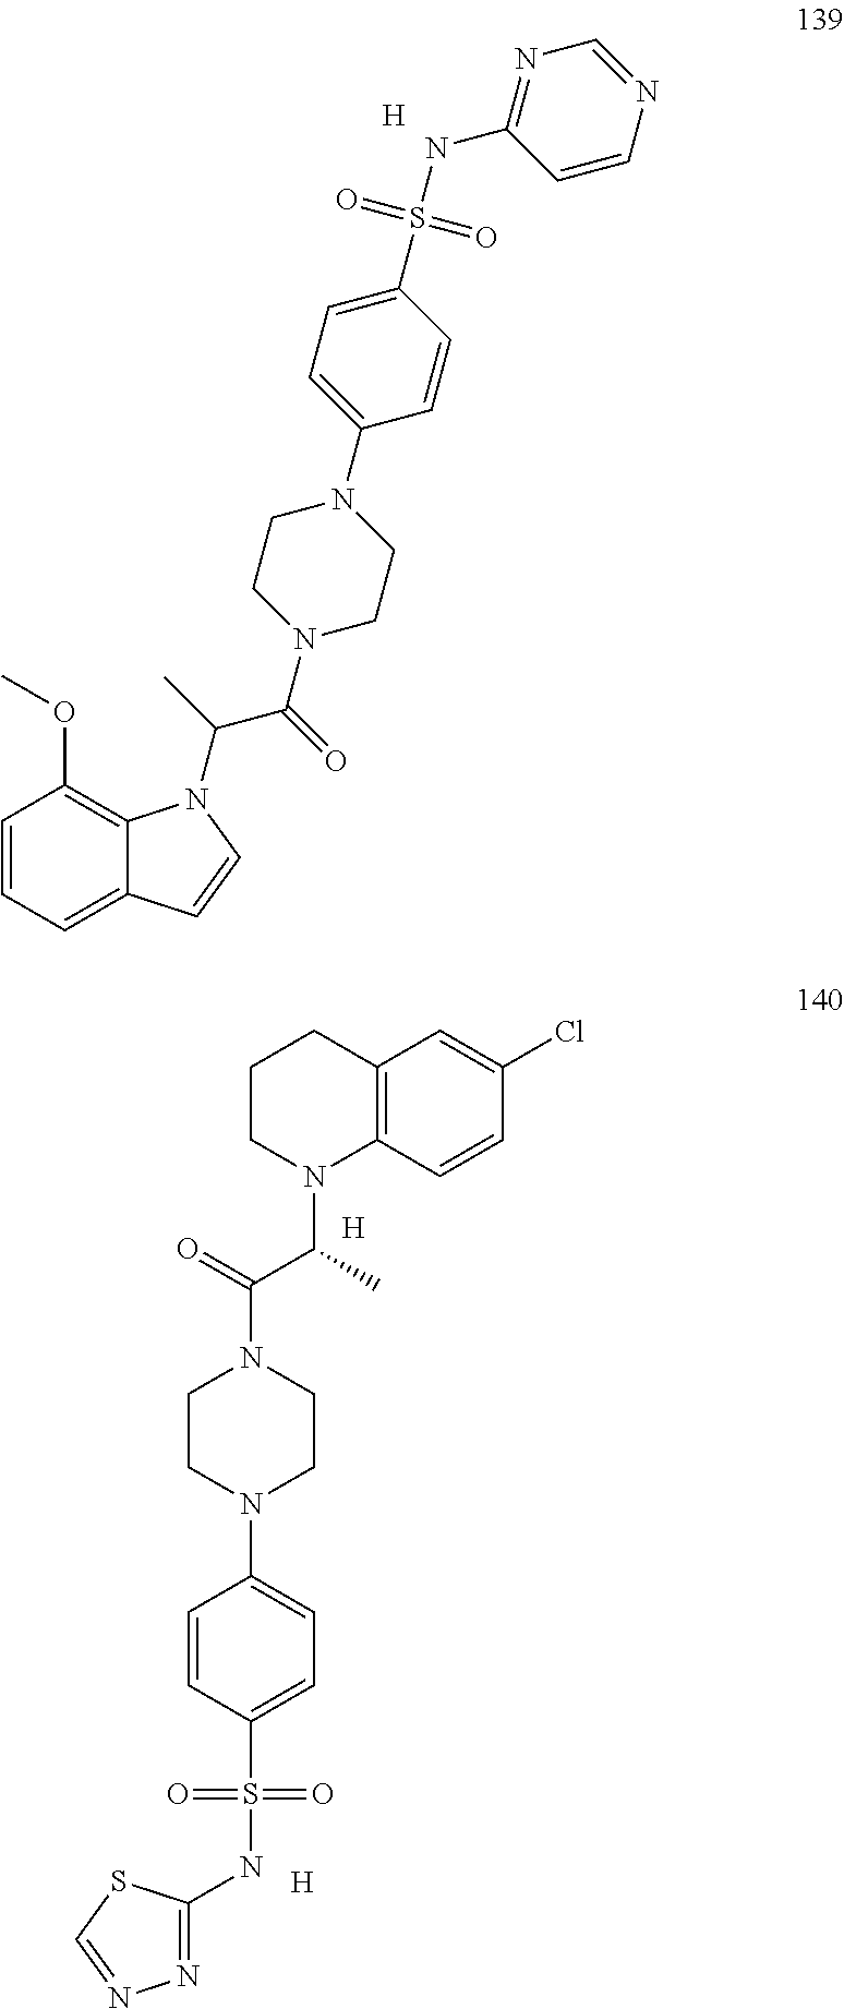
C1=CN=CN=C1NS(=O)(=O)C1=CC=C(N2CCN(C(=O)C(C)N3C4=C(OC)C=CC=C4C=C3)CC2)C=C1.[H].[H].[H].C1CN(C(C(=O)N2CCN(C3=CC=C(S(=O)(=O)NC4=NN=CS4)C=C3)CC2)C)C2=C(C1)C=C(Cl)C=C2
